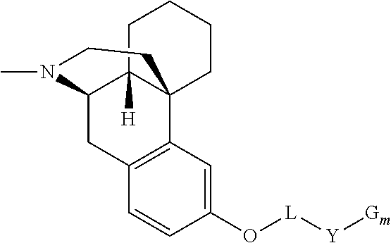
CN1C2CC3=C(C4(C2([H])CCCC4)CC1)C=C(O[L][Y][Gm])C=C3
